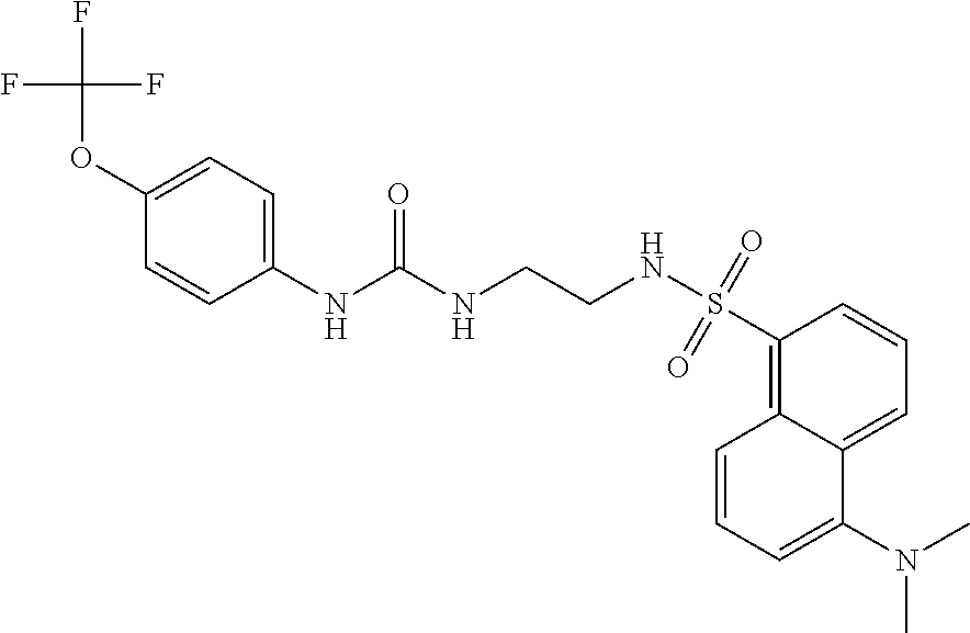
C12=CC=CC(S(NCCNC(NC3=CC=C(OC(F)(F)F)C=C3)=O)(=O)=O)=C1C=CC=C2N(C)C
